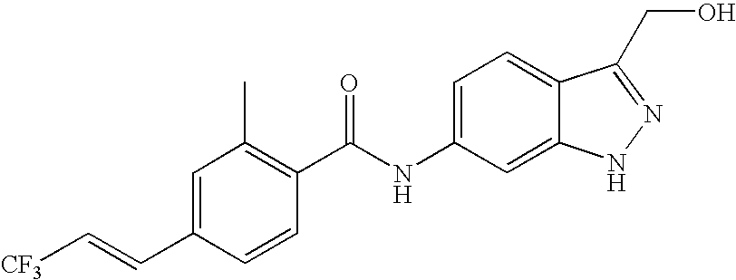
C1=C(C=C[CF3])C=CC(C(NC2=CC=C3C(=C2)NN=C3CO)=O)=C1C
